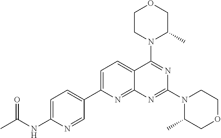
C1=C(C2=CC=C(NC(C)=O)N=C2)N=C2C(=C1)C(N1C(C)COCC1)=NC(N1C(C)COCC1)=N2
